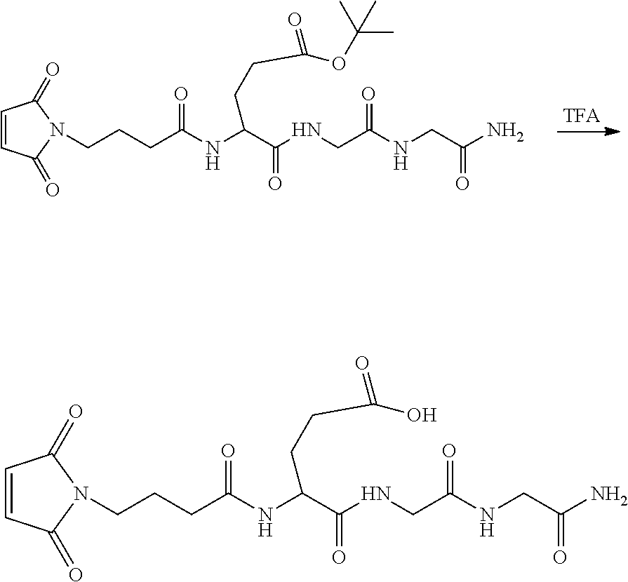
C(C(NCC(NCC(N)=O)=O)=O)(NC(CCCN1C(=O)C=CC1=O)=O)CCC(OC(C)(C)C)=O.C(C(NCC(NCC(N)=O)=O)=O)(NC(CCCN1C(=O)C=CC1=O)=O)CCC(O)=O
